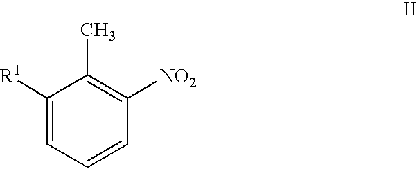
C1([R1])=CC=CC([NO2])=C1C
